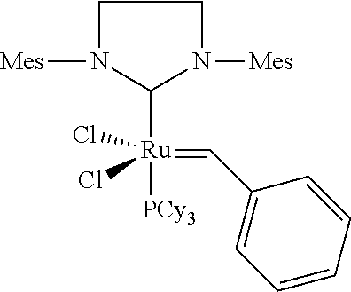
C1N([Mes])C([Ru](=CC2=CC=CC=C2)([PCy3])(Cl)Cl)N([Mes])C1
